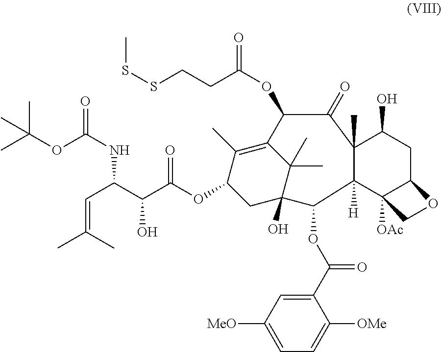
C1(C(=O)OC2C3(O)CC(OC(C(C(NC(OC(C)(C)C)=O)C=C(C)C)O)=O)C(C)=C(C3(C)C)C(OC(CCSSC)=O)C(=O)C3(C)C(O)CC4C([OAc])(C23[H])CO4)=CC([MeO])=CC=C1[OMe]
